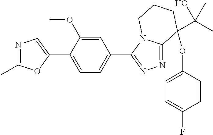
N1=C(C)OC(C2=CC=C(C3=NN=C4N3CCCC4(OC3=CC=C(F)C=C3)C(O)(C)C)C=C2OC)=C1
